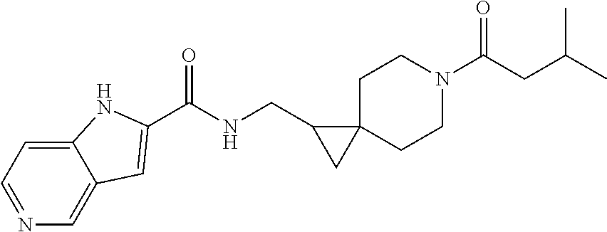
N1=CC=C2C(=C1)C=C(C(NCC1CC13CCN(C(CC(C)C)=O)CC3)=O)N2
